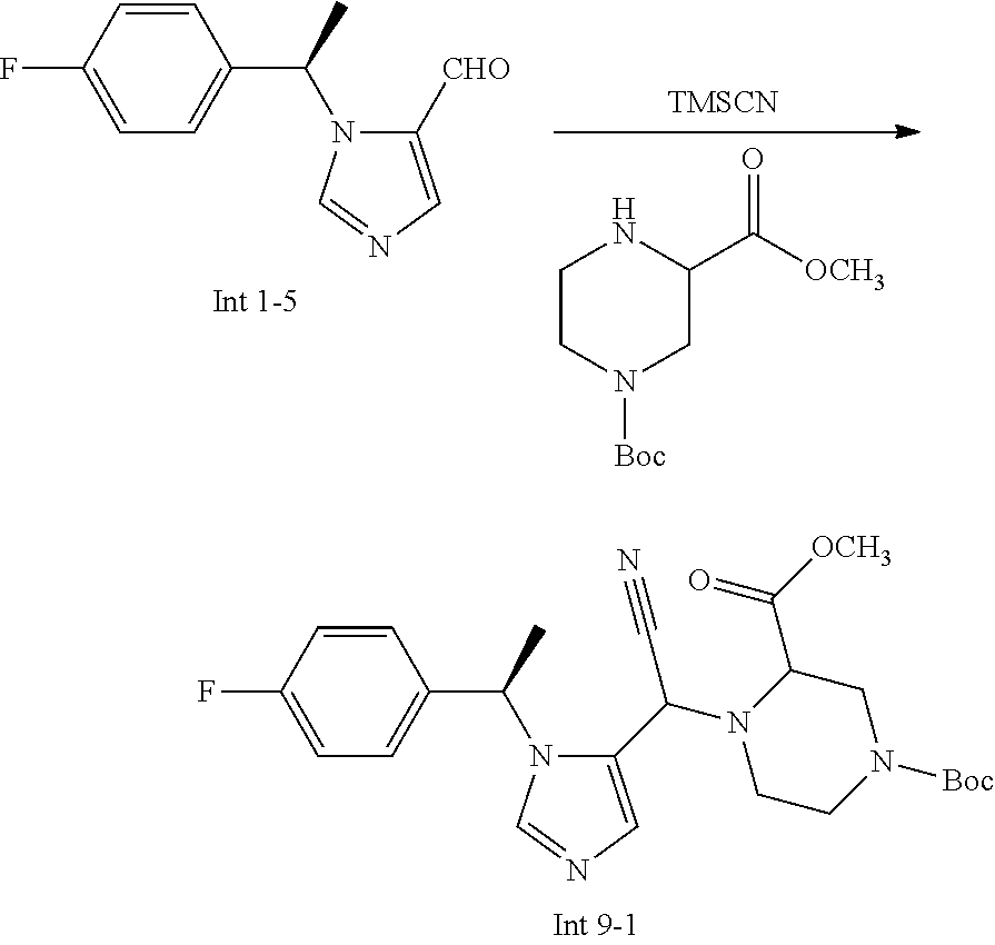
C1=CC(C(C)N2C([CHO])=CN=C2)=CC=C1F.[TMSCN].C1CN([Boc])CC(C([OCH3])=O)N1.C1=CC(C(C)N2C(C(N3CCN([Boc])CC3C([OCH3])=O)C#N)=CN=C2)=CC=C1F
